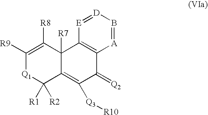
C1([R9])=C([R8])C2([R7])C(=C([Q3][R10])C(=[Q2])C3=C2[E]=[D]B=[A]3)C([R1])([R2])[Q1]1
